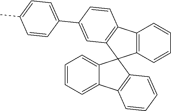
C1=CC=C2C(=C1)C1(C3=C2C=CC=C3)C2=C(C3=C1C=C(C1=CC=C(C)C=C1)C=C3)C=CC=C2
